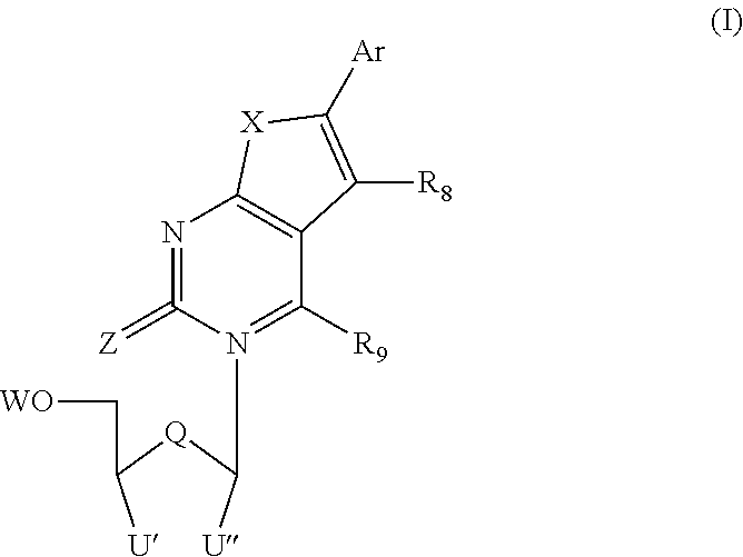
[U]C([Q]C([U])N1=C([R9])C2=C(N=C1=[Z])[X]C([Ar])=C2[R8])C[WO]
